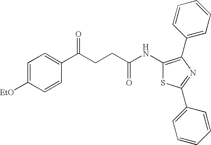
C1(NC(CCC(C2=CC=C([EtO])C=C2)=O)=O)=C(C2=CC=CC=C2)N=C(C2=CC=CC=C2)S1
